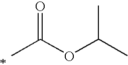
CC(OC(C)C)=O
